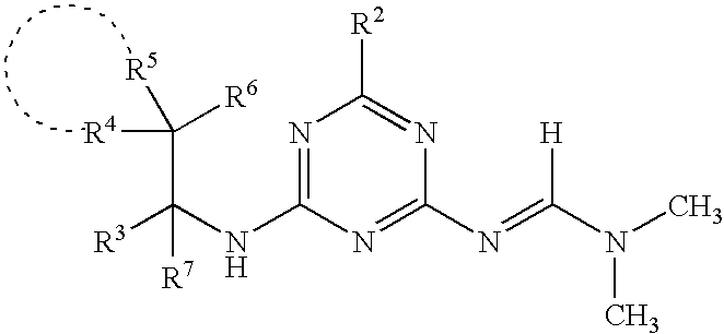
C1(NC([R3])(C([R6])([R4])[R5])[R7])=NC([R2])=NC(N=C(N(C)C)[H])=N1
